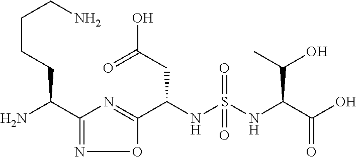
C1(C(N)CCCCN)=NOC(C(NS(NC(C(O)=O)C(O)C)(=O)=O)CC(O)=O)=N1
